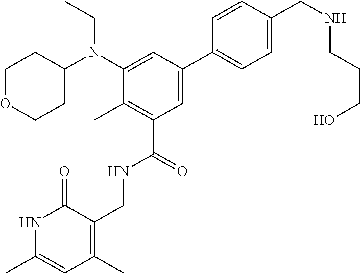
N1C(C)=CC(C)=C(CNC(C2=C(C)C(N(C3CCOCC3)CC)=CC(C3=CC=C(CNCCCO)C=C3)=C2)=O)C1=O
